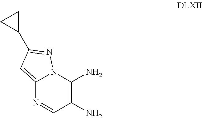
C1(N)=C(N)C=NC2=CC(C3CC3)=NN12
